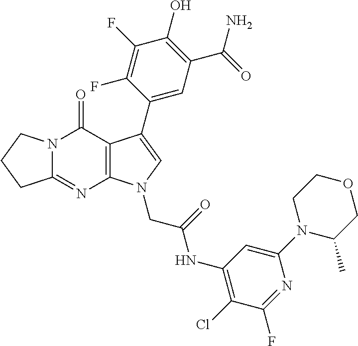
C12=NC3=C(C(=O)N1CCC2)C(C1=CC(C(=O)N)=C(O)C(F)=C1F)=CN3CC(=O)NC1=C(Cl)C(F)=NC(N2C(C)COCC2)=C1
